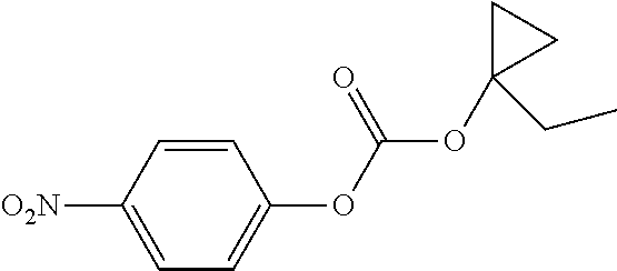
C1=CC([O2N])=CC=C1OC(OC1(CC)CC1)=O
